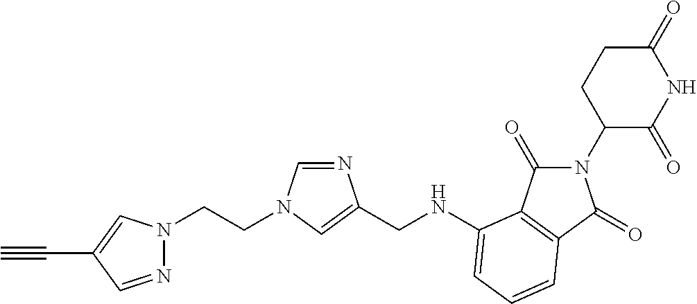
C1(=O)CCC(N2C(=O)C3=C(C2=O)C=CC=C3NCC2=CN(CCN3N=CC(C#C)=C3)C=N2)C(=O)N1
